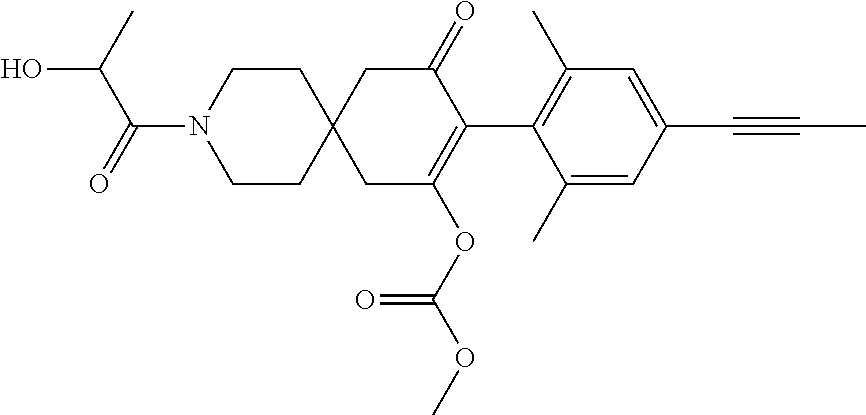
C1(C)=CC(C#CC)=CC(C)=C1C1=C(OC(OC)=O)CC2(CC1=O)CCN(C(=O)C(C)O)CC2
